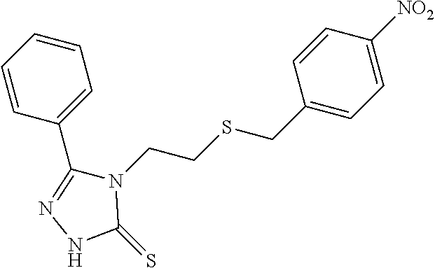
C1(C2=CC=CC=C2)=NNC(=S)N1CCSCC1=CC=C([NO2])C=C1
